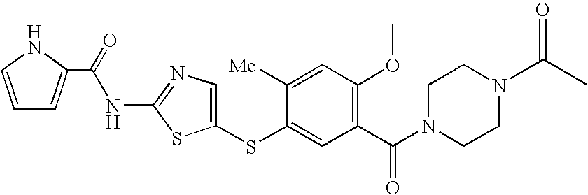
C1(SC2=CC(C(N3CCN(C(C)=O)CC3)=O)=C(OC)C=C2[Me])=CN=C(NC(C2=CC=CN2)=O)S1
